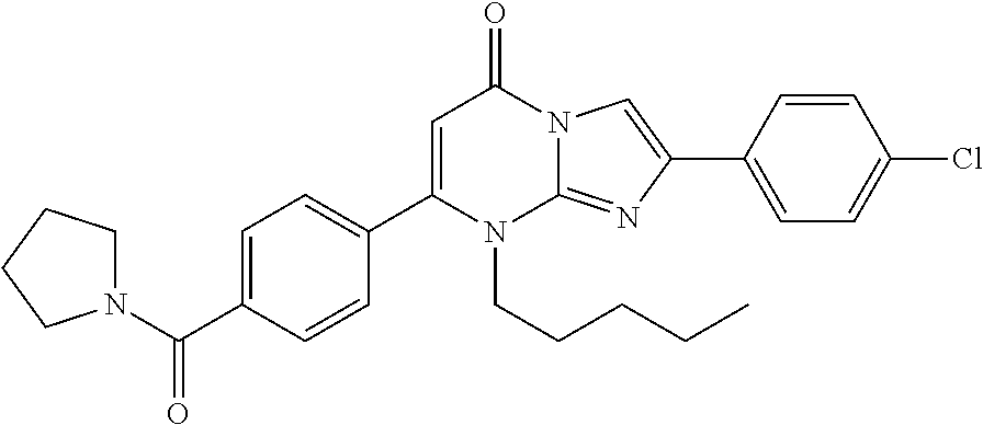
C1(C2=CC=C(C(N3CCCC3)=O)C=C2)=CC(=O)N2C(=NC(C3=CC=C(Cl)C=C3)=C2)N1CCCCC
